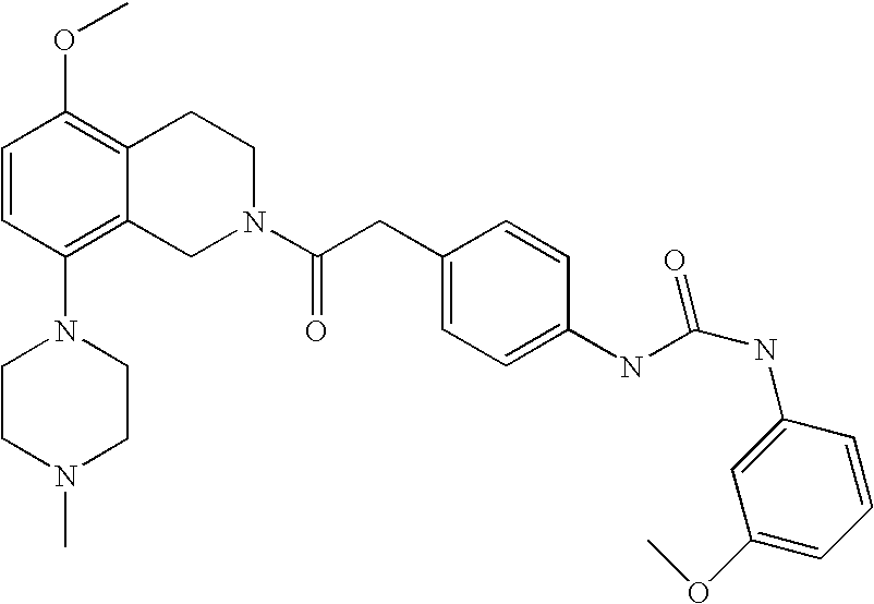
C1=CC(N2CCN(C)CC2)=C2C(=C1OC)CCN(C(CC1=CC=C(NC(NC3=CC(OC)=CC=C3)=O)C=C1)=O)C2
